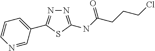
N1=C(NC(CCCCl)=O)SC(C2=CC=CN=C2)=N1
